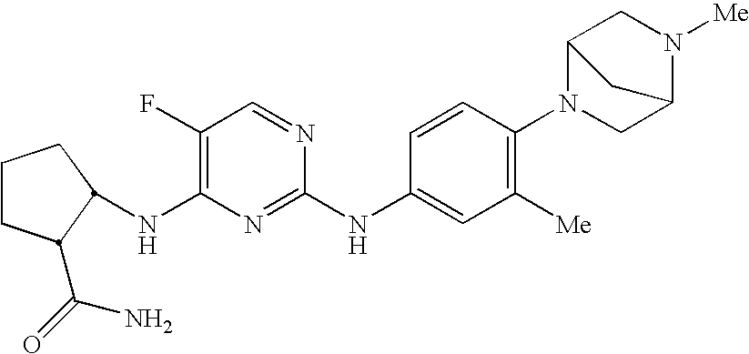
C1CC(C(=O)N)C(NC2=C(F)C=NC(NC3=CC([Me])=C(N4C5CN([Me])C(C4)C5)C=C3)=N2)C1
